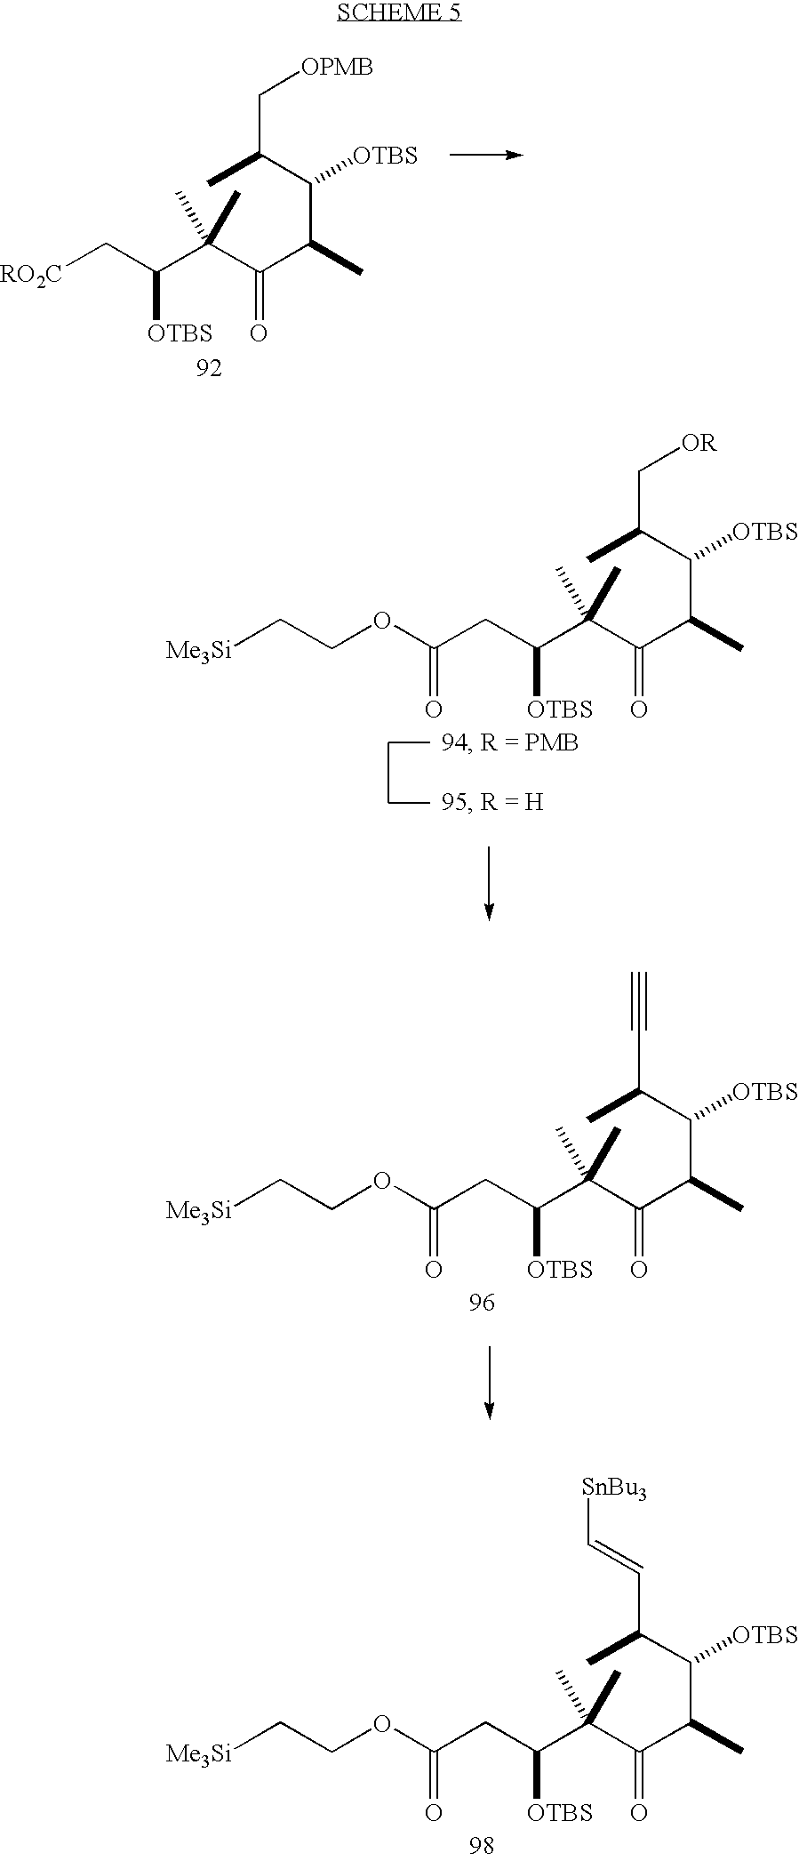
[RO2C]CC(C(C(C(C)C(C(C)C[OPMB])[OTBS])=O)(C)C)[OTBS].C(CC(C(C(C(C)C(C(C)C[OR])[OTBS])=O)(C)C)[OTBS])(=O)OCC[Me3Si].C(CC(C(C(C(C)C(C(C)C#C)[OTBS])=O)(C)C)[OTBS])(=O)OCC[Me3Si].C(CC(C(C(C(C)C(C(C)C=C[SnBu3])[OTBS])=O)(C)C)[OTBS])(=O)OCC[Me3Si]
